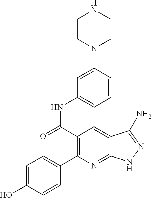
C1=C(O)C=CC(C2=C3C(=C4C(=N2)NN=C4N)C2=C(NC3=O)C=C(N3CCNCC3)C=C2)=C1
